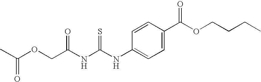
C(NC(NC1=CC=C(C(OCCCC)=O)C=C1)=S)(=O)COC(=O)C
